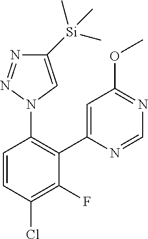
C1=CC(Cl)=C(F)C(C2=CC(OC)=NC=N2)=C1N1C=C([Si](C)(C)C)N=N1
